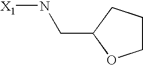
[X1]NCC1OCCC1
